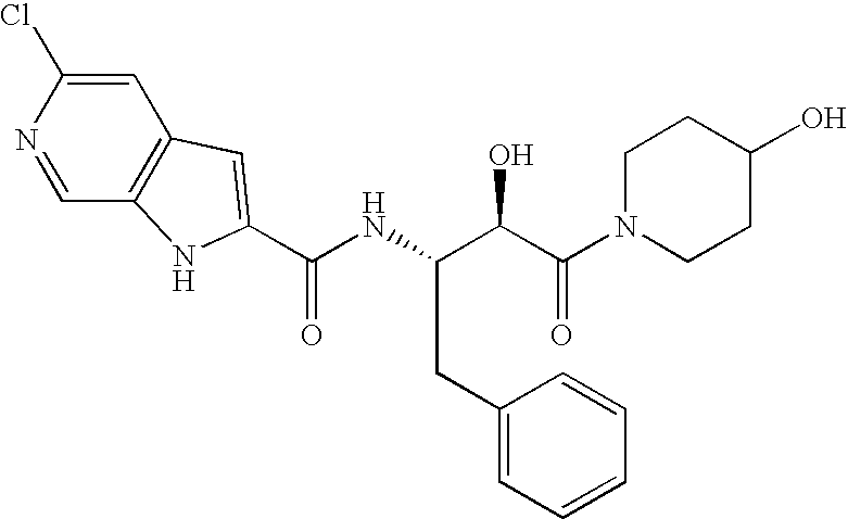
C1=C(Cl)N=CC2=C1C=C(C(NC(C(C(=O)N1CCC(O)CC1)O)CC1=CC=CC=C1)=O)N2
